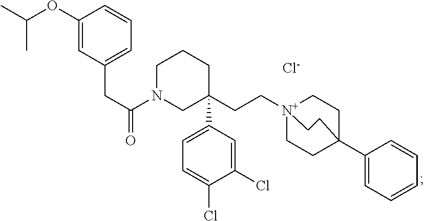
CC(OC1=CC(CC(=O)N2CC(CC[N+]34CCC(C5=CC=CC=C5)(CC3)CC4)(C3=CC=C(Cl)C(Cl)=C3)CCC2)=CC=C1)C.[Cl-]
